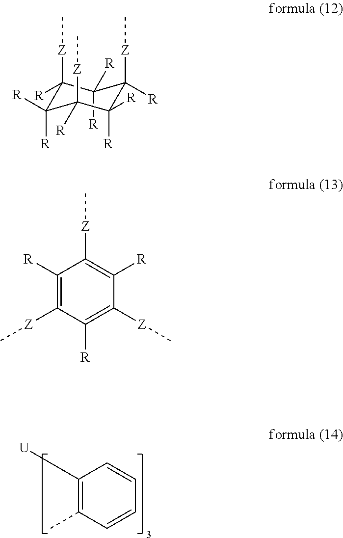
C1([U])=C(C)C=CC=C1.[R]C1([R])C([Z]C)([R])C([R])([R])C([Z]C)([R])C([R])([R])C1([Z]C)[R].C1([R])=C([Z]C)C([R])=C([Z]C)C([R])=C1[Z]C
